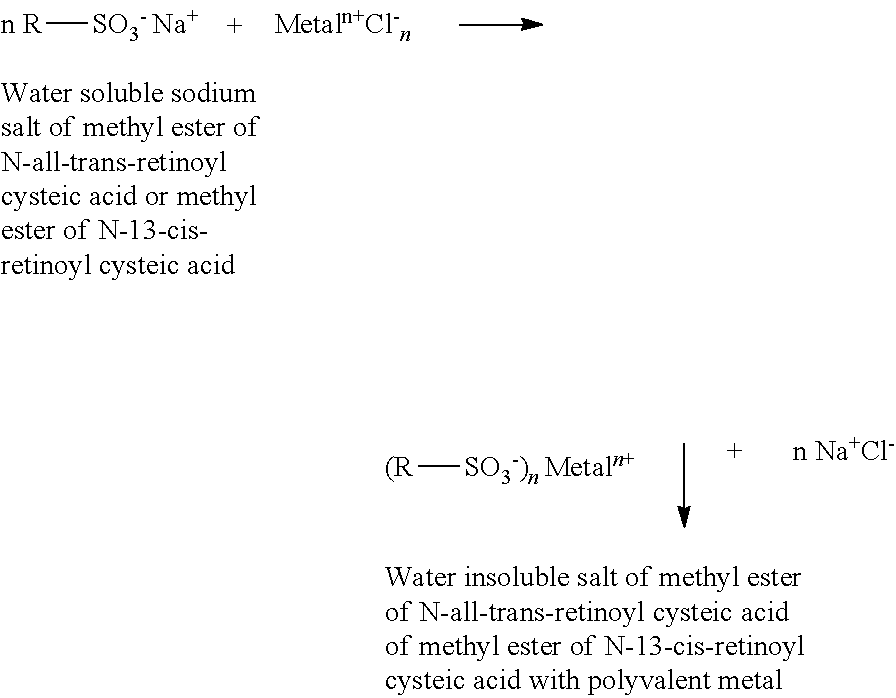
[n R][SO3- Na+].[(R][SO3-)n Metaln+]
